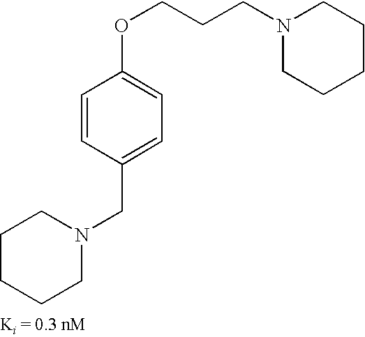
N1(CCCOC2=CC=C(CN3CCCCC3)C=C2)CCCCC1
